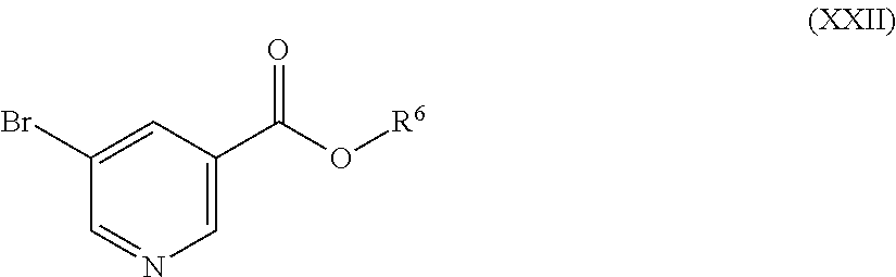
C1(Br)=CC(C(O[R6])=O)=CN=C1
